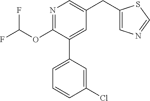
C1(OC(F)F)=NC=C(CC2=CN=CS2)C=C1C1=CC=CC(Cl)=C1
